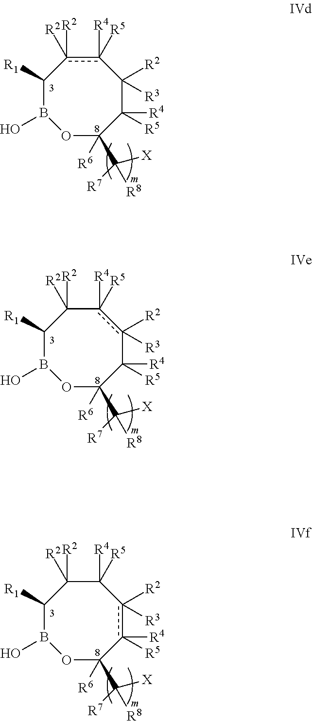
O1C([R6])(C([X])([R8])[R7])C([R4])([R5])C([R2])([R3])c([R4])([R5])c([R2])([R2])C([R1])B1O.O1C([R6])(C([X])([R8])[R7])C([R4])([R5])c([R2])([R3])c([R4])([R5])C([R2])([R2])C([R1])B1O.O1C([R6])(C([X])([R8])[R7])c([R4])([R5])c([R2])([R3])C([R4])([R5])C([R2])([R2])C([R1])B1O
